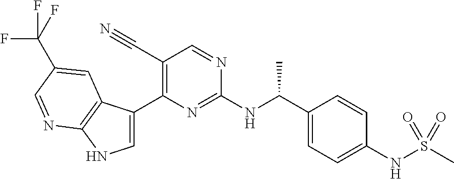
C1=C(C2=C(C#N)C=NC(NC(C3=CC=C(NS(C)(=O)=O)C=C3)C)=N2)C2=C(N1)N=CC(C(F)(F)F)=C2
